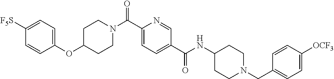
C1CN(C(C2=CC=C(C(=O)NC3CCN(CC4=CC=C([OCF3])C=C4)CC3)C=N2)=O)CCC1OC1=CC=C([F5S])C=C1
